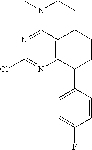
N1=C(N(C)CC)C2=C(N=C1Cl)C(C1=CC=C(F)C=C1)CCC2
